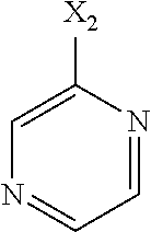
C1=NC([X2])=CN=C1
